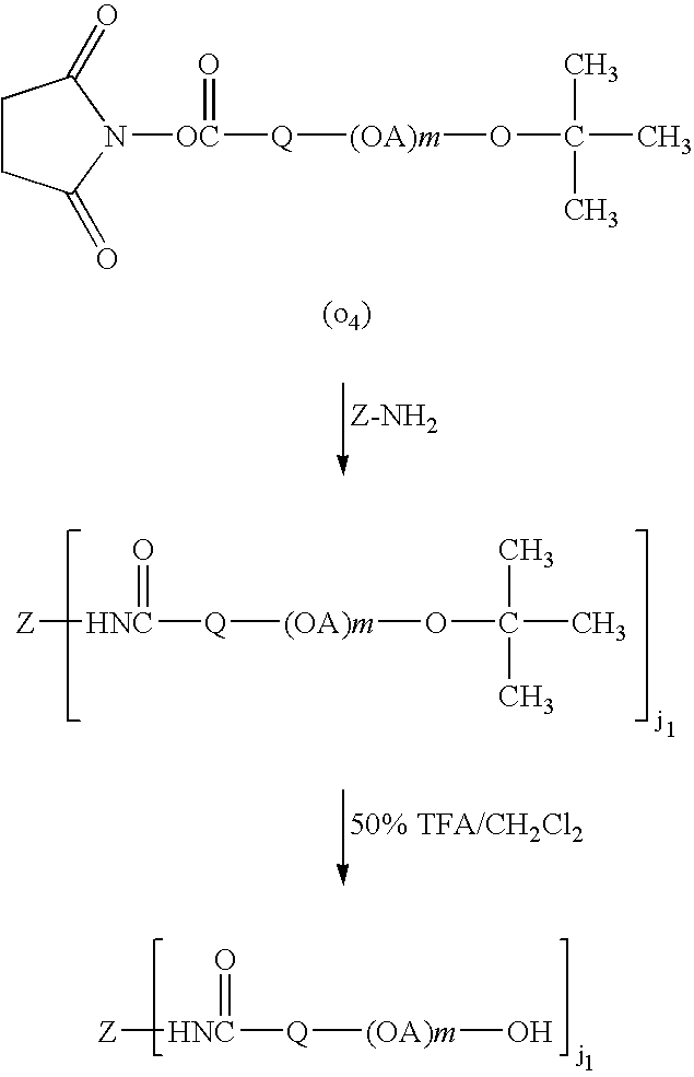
[Z][HNC]([Q][(OA)m]O)=O.C1CC(=O)N([OC]([Q][(OA)m]OC(C)(C)C)=O)C1=O.[Z][HNC]([Q][(OA)m]OC(C)(C)C)=O
